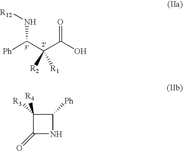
[Ph]C(C(C(O)=O)([R2])[R1])N[R12].C1([R4])([R3])C(=O)NC1[Ph]
